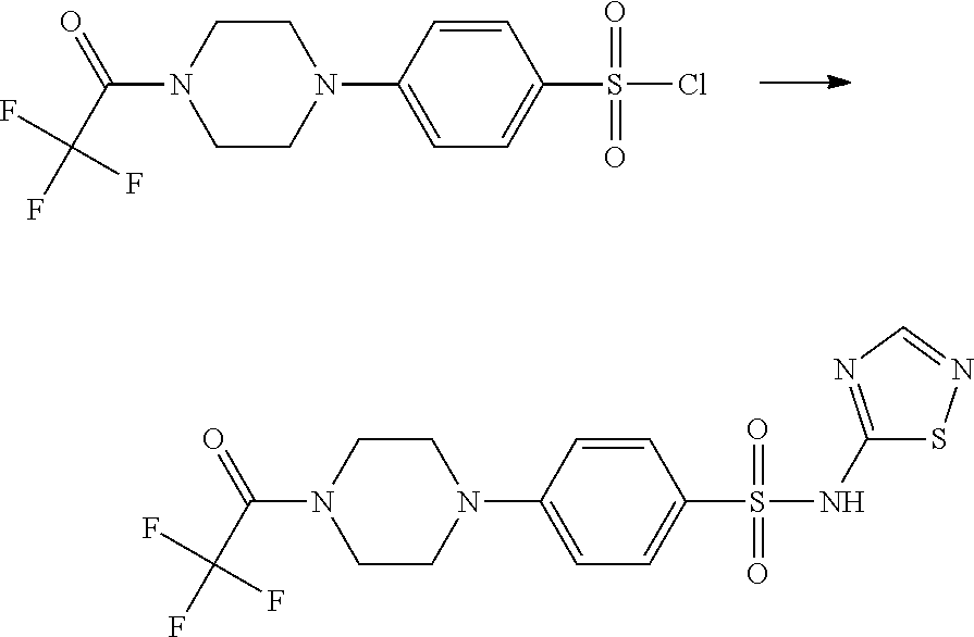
C1CN(C(C(F)(F)F)=O)CCN1C1=CC=C(S(=O)(=O)Cl)C=C1.C1CN(C(C(F)(F)F)=O)CCN1C1=CC=C(S(=O)(=O)NC2=NC=NS2)C=C1
